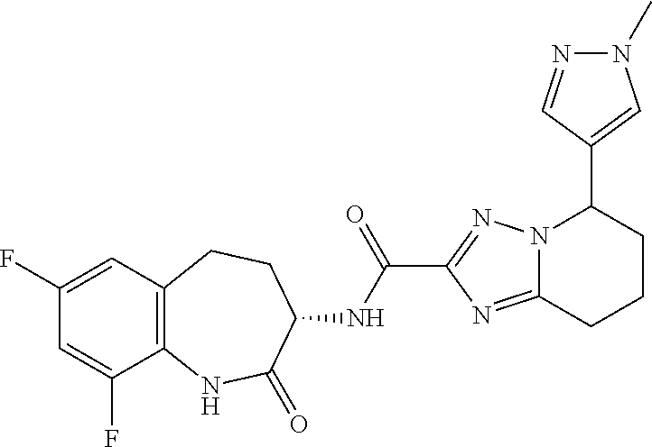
C12=C(C=C(F)C=C1F)CCC(NC(C1=NN3C(=N1)CCCC3C1=CN(C)N=C1)=O)C(=O)N2
